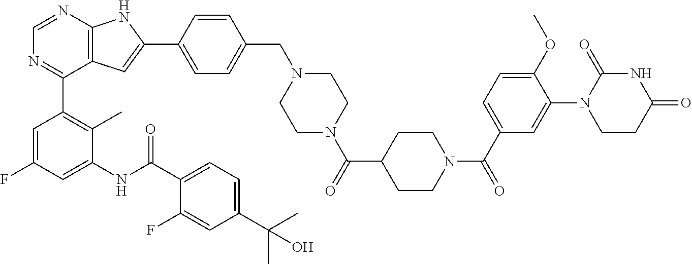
C1C(C(N2CCN(CC3=CC=C(C4=CC5=C(N=CN=C5C5=C(C)C(NC(C6=CC=C(C(C)(O)C)C=C6F)=O)=CC(F)=C5)N4)C=C3)CC2)=O)CCN(C(C2=CC=C(OC)C(N3CCC(=O)NC3=O)=C2)=O)C1
